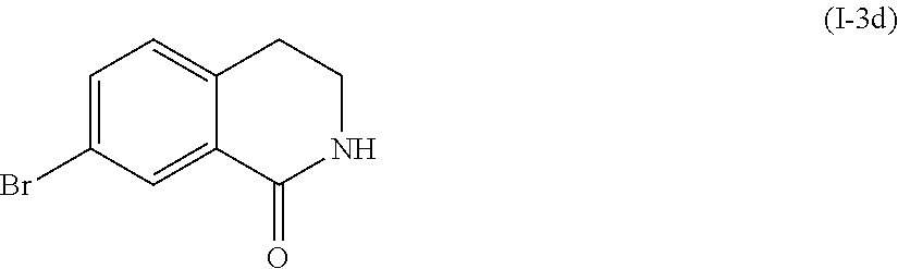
C12=CC=C(Br)C=C1C(=O)NCC2
